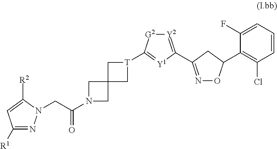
C1([R1])=NN(CC(=O)N2CC3(C2)C[T](C2=[Y1]C(C4=NOC(C5=C(Cl)C=CC=C5F)C4)=[Y2][G2]2)C3)C([R2])=C1
